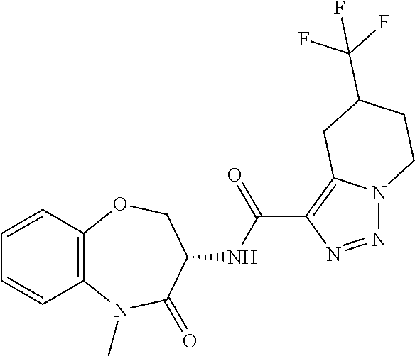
C12=C(C=CC=C1)OCC(NC(=O)C1=C3N(N=N1)CCC(C(F)(F)F)C3)C(=O)N2C
